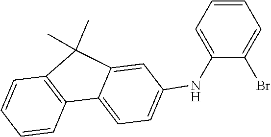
C1=CC=C(NC2=CC=C3C4=C(C=CC=C4)C(C)(C)C3=C2)C(Br)=C1
